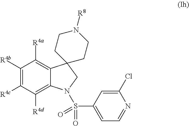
C1([R4b])=C([R4c])C([R4d])=C2C(=C1[R4a])C1(CN2S(C2=CC=NC(Cl)=C2)(=O)=O)CCN([R8])CC1
